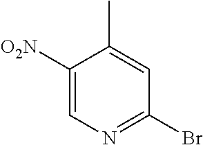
C1([O2N])=CN=C(Br)C=C1C
